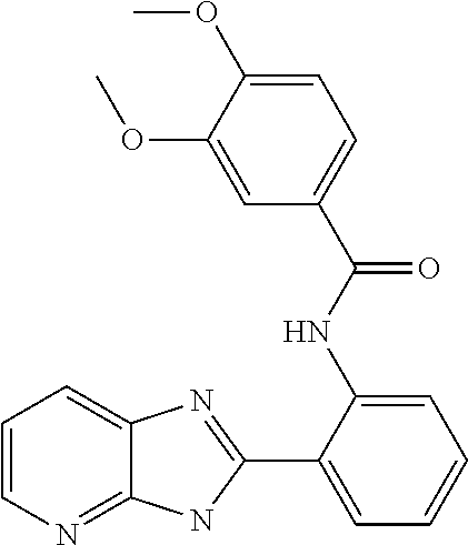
C1(C2=CC=CC=C2NC(C2=CC=C(OC)C(OC)=C2)=O)=NC2=CC=CN=C2N1
